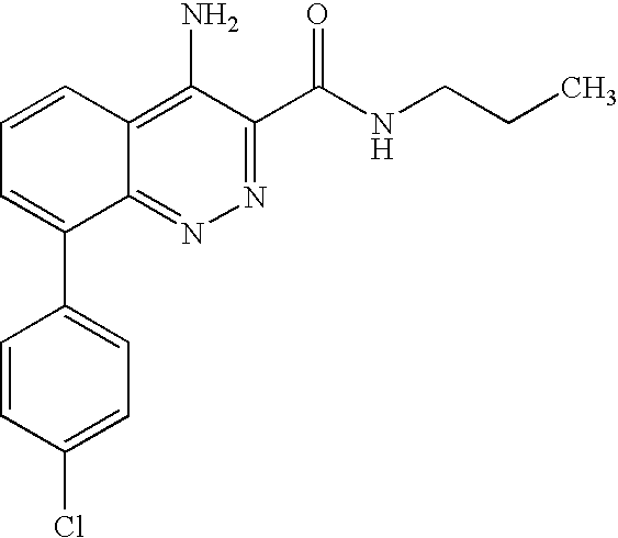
C1=C(Cl)C=CC(C2=CC=CC3=C(N)C(C(=O)NCCC)=NN=C23)=C1
